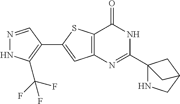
N1=CC(C2=CC3=C(S2)C(=O)NC(C24NCC(C2)C4)=N3)=C(C(F)(F)F)N1
